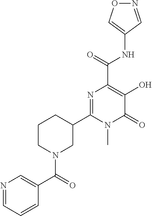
O1N=CC(NC(C2=C(O)C(=O)N(C)C(C3CCCN(C(=O)C4=CN=CC=C4)C3)=N2)=O)=C1
